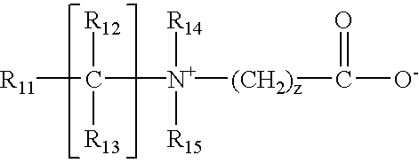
[R11]C([N+]([R14])([R15])[(CH2)z]C([O-])=O)([R12])[R13]
